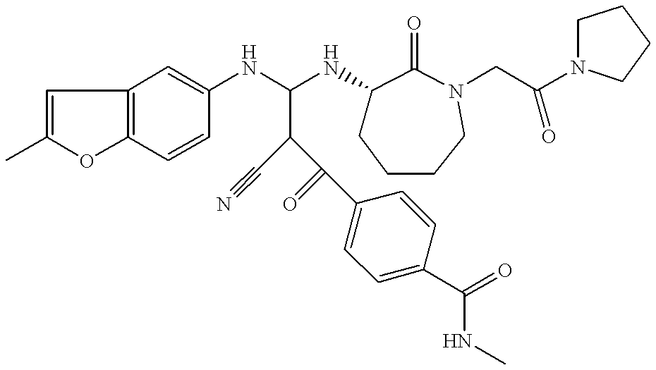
C1=C(C)OC2=C1C=C(NC(NC1CCCCN(CC(N3CCCC3)=O)C1=O)C(C(=O)C1=CC=C(C(NC)=O)C=C1)C#N)C=C2
